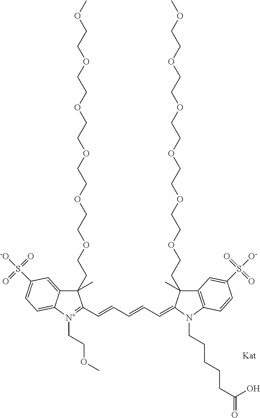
C12=CC(S([-O])(=O)=O)=CC=C1[N+](CCOC)=C(C=CC=CC=C1N(CCCCCC(=O)O)C3=C(C=C(S([O-])(=O)=O)C=C3)C1(CCOCCOCCOCCOCCOCCOC)C)C2(CCOCCOCCOCCOCCOCCOC)C
